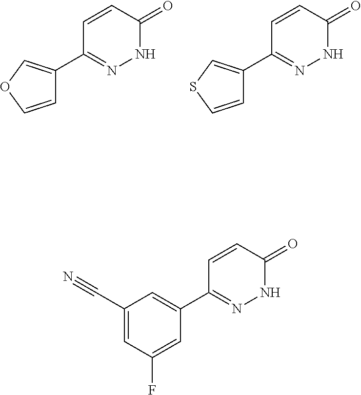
C1=COC=C1C1=NNC(=O)C=C1.C1=CSC=C1C1=NNC(=O)C=C1.C1(C#N)=CC(F)=CC(C2=NNC(=O)C=C2)=C1
